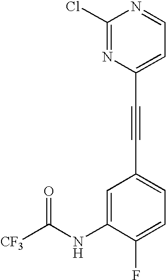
C1=C(NC([CF3])=O)C(F)=CC=C1C#CC1=CC=NC(Cl)=N1
